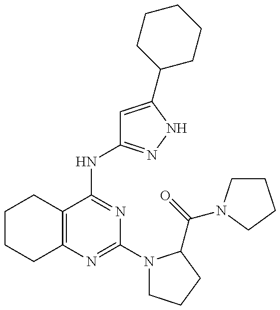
C12=C(C(NC3=NNC(C4CCCCC4)=C3)=NC(N3CCCC3C(=O)N3CCCC3)=N1)CCCC2
